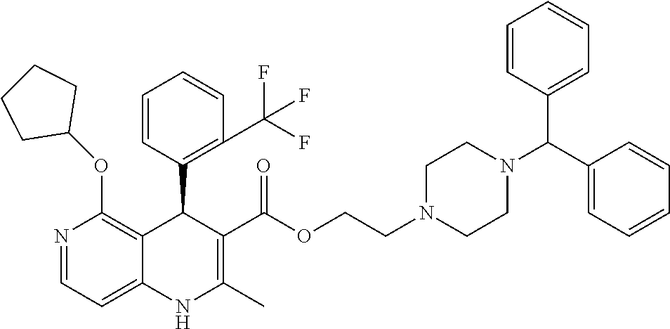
N1=CC=C2C(=C1OC1CCCC1)C(C1=C(C(F)(F)F)C=CC=C1)C(C(OCCN1CCN(C(C3=CC=CC=C3)C3=CC=CC=C3)CC1)=O)=C(C)N2
